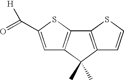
C1=C(C(=O)[H])SC2=C1C(C)(C)C1=C2SC=C1
